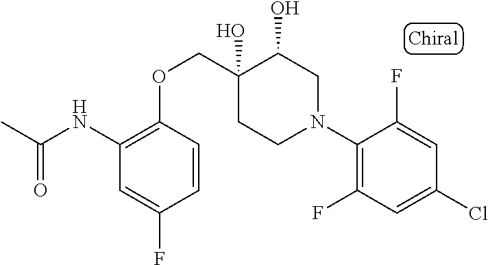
C1(N2CC(O)C(O)(COC3=C(NC(=O)C)C=C(F)C=C3)CC2)=C(F)C=C(Cl)C=C1F
